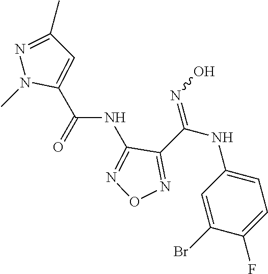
C(NC1=NON=C1C(NC1=CC=C(F)C(Br)=C1)=NO)(=O)C1=CC(C)=NN1C
